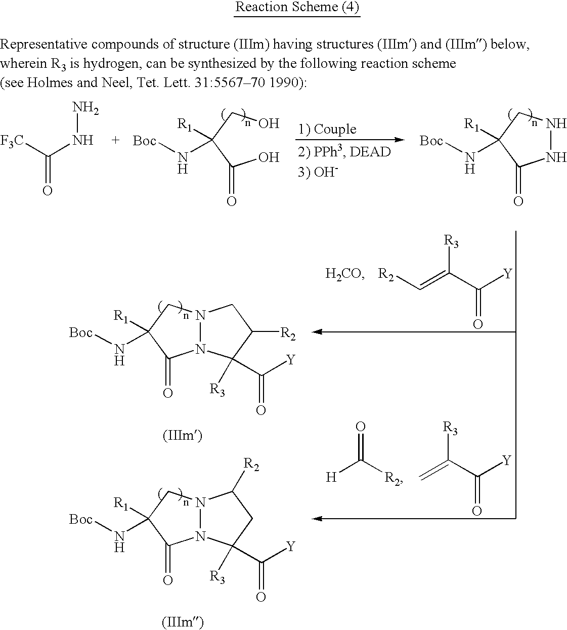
[F3C]C(NN)=O.OC(C(CO)(N[Boc])[R1])=O.N1NCC(N[Boc])([R1])C1=O.N12N(C([R3])(C([Y])=O)C([R2])C1)C(=O)C(N[Boc])([R1])C2.N12N(C([R3])(C([Y])=O)CC1[R2])C(=O)C(N[Boc])([R1])C2.[R3]C(C([Y])=O)=C[R2].C=C(C([Y])=O)[R3].C([R2])(=O)[H]
